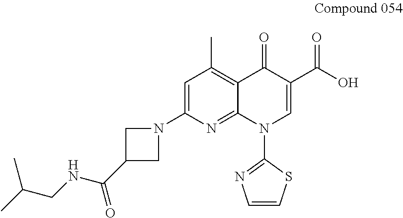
C1=C(N2CC(C(NCC(C)C)=O)C2)N=C2C(=C1C)C(=O)C(C(O)=O)=CN2C1=NC=CS1
